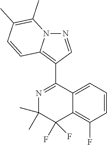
C1=CC(F)=C2C(=C1)C(C1=C3N(N=C1)C(C)=C(C)C=C3)=NC(C)(C)C2(F)F
